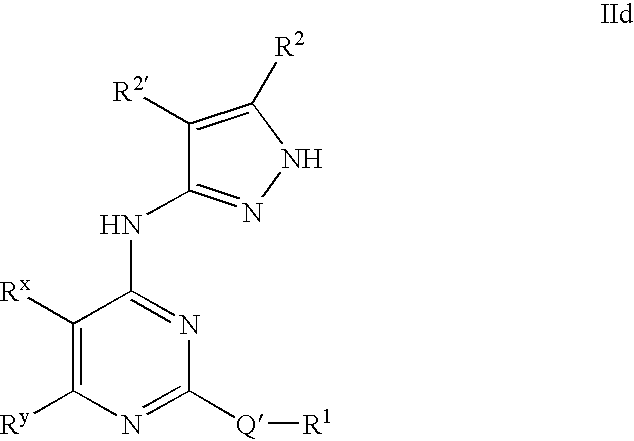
C1([R2])=C([R2])NN=C1NC1=NC([Q][R1])=NC([Ry])=C1[Rx]
